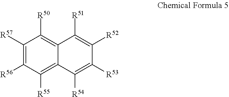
C1([R57])=C([R56])C([R55])=C2C(=C1[R50])C([R51])=C([R52])C([R53])=C2[R54]
